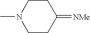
CN1CCC(=[NMe])CC1
